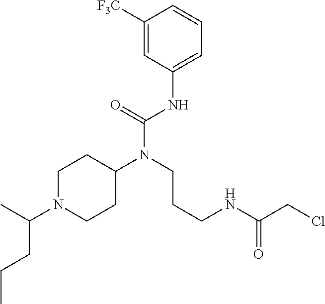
C1([F3C])=CC(NC(N(CCCNC(CCl)=O)C2CCN(C(C)CCC)CC2)=O)=CC=C1
